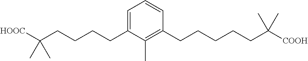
C1=C(CCCCC([HOOC])(C)C)C(C)=C(CCCCCC([COOH])(C)C)C=C1
